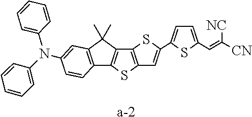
[a-2].C12=C(C(C)(C)C3=C1SC1=C3SC(C3=CC=C(C=C([CN])[NC])S3)=C1)C=C(N(C1=CC=CC=C1)C1=CC=CC=C1)C=C2
